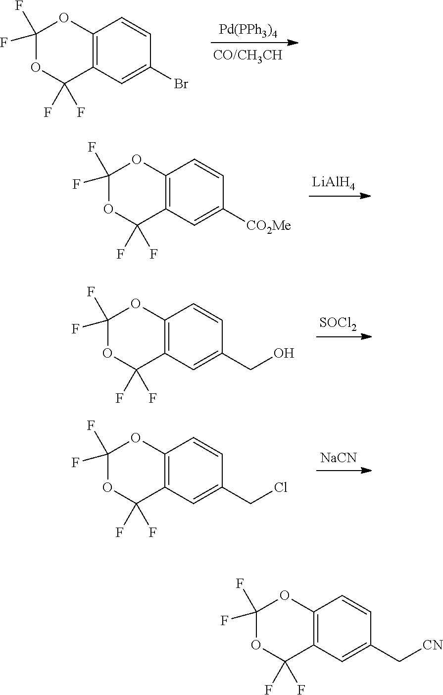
[Pd(PPh3)4].C1(F)(F)OC(F)(F)C2=C(O1)C=CC(Br)=C2.[LiAlH4].C1(F)(F)OC(F)(F)C2=C(O1)C=CC([CO2Me])=C2.[SOCl2].C1(F)(F)OC(F)(F)C2=C(O1)C=CC(CO)=C2.[NaCN].C1(F)(F)OC(F)(F)C2=C(O1)C=CC(CCl)=C2.C1(F)(F)OC(F)(F)C2=C(O1)C=CC(C[CN])=C2
